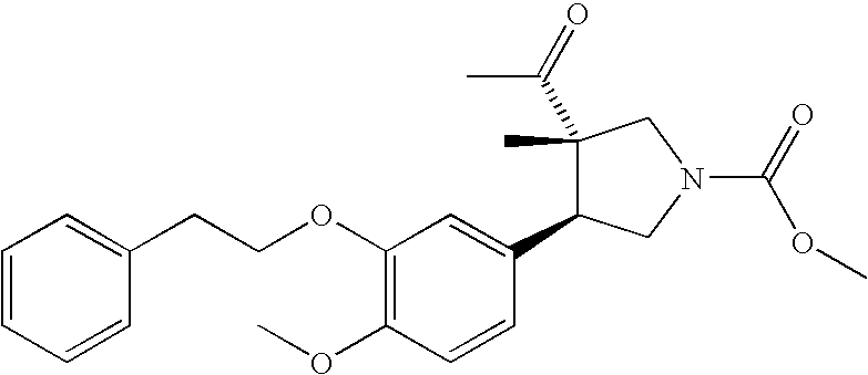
C1(OCCC2=CC=CC=C2)=C(OC)C=CC(C2C(C(=O)C)(C)CN(C(=O)OC)C2)=C1
